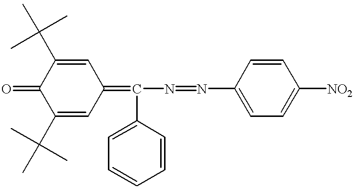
C1(C(C)(C)C)=CC(=C(N=NC2=CC=C([NO2])C=C2)C2=CC=CC=C2)C=C(C(C)(C)C)C1=O
